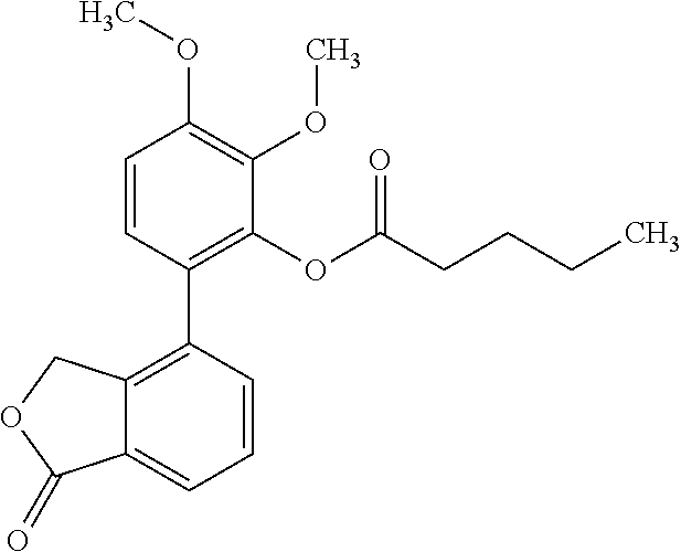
C1=CC(C2=C3C(=CC=C2)C(=O)OC3)=C(OC(CCCC)=O)C(OC)=C1OC
